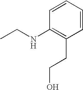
C1=CC=CC(CCO)=C1NCC
